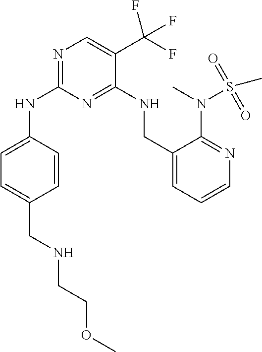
N1=C(NC2=CC=C(CNCCOC)C=C2)N=C(NCC2=CC=CN=C2N(C)S(C)(=O)=O)C(C(F)(F)F)=C1
